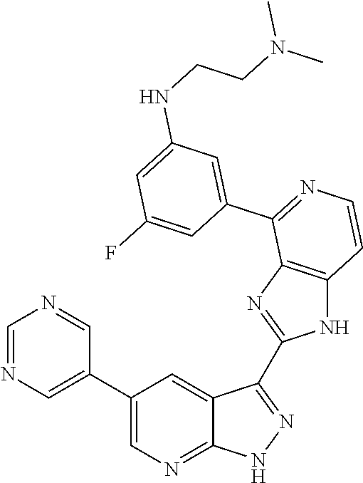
C1=NC=C(C2=CN=C3C(=C2)C(C2=NC4=C(N2)C=CN=C4C2=CC(NCCN(C)C)=CC(F)=C2)=NN3)C=N1
